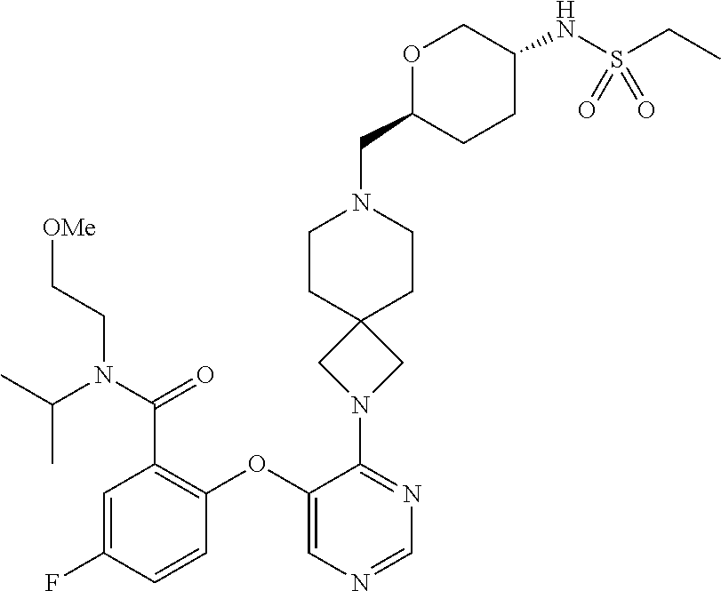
C(N(C(C1=C(OC2=CN=CN=C2N2CC3(C2)CCN(CC2CCC(NS(CC)(=O)=O)CO2)CC3)C=CC(F)=C1)=O)CC[OMe])(C)C
